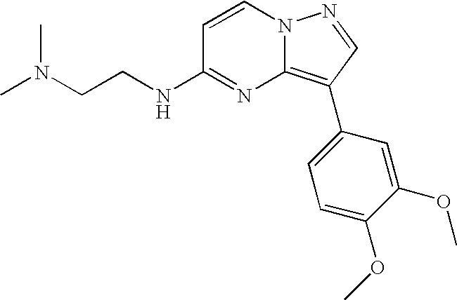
CN(CCNC1=NC2=C(C3=CC=C(OC)C(OC)=C3)C=NN2C=C1)C
